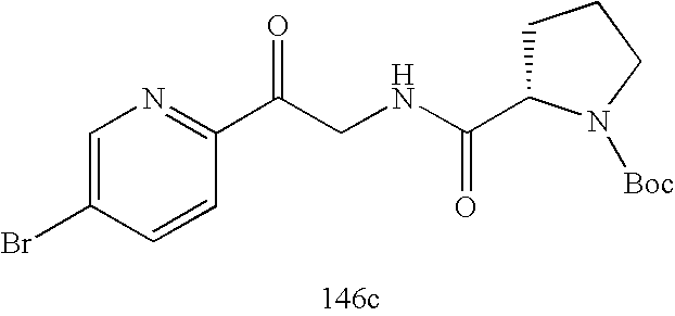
C1(Br)=CN=C(C(CNC(=O)C2CCCN2[Boc])=O)C=C1
